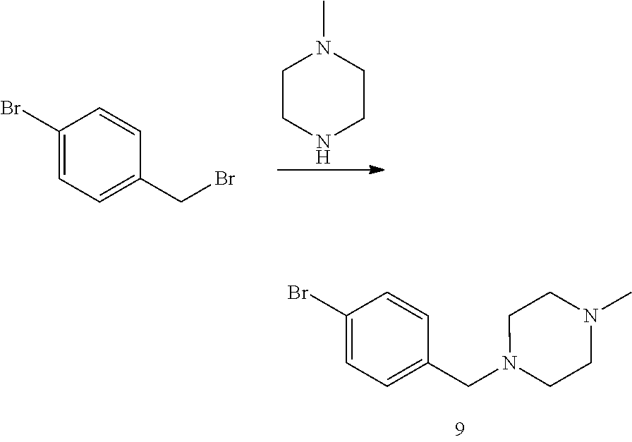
C1CNCCN1C.C1=C(Br)C=CC(CBr)=C1.C1=C(Br)C=CC(CN2CCN(C)CC2)=C1
